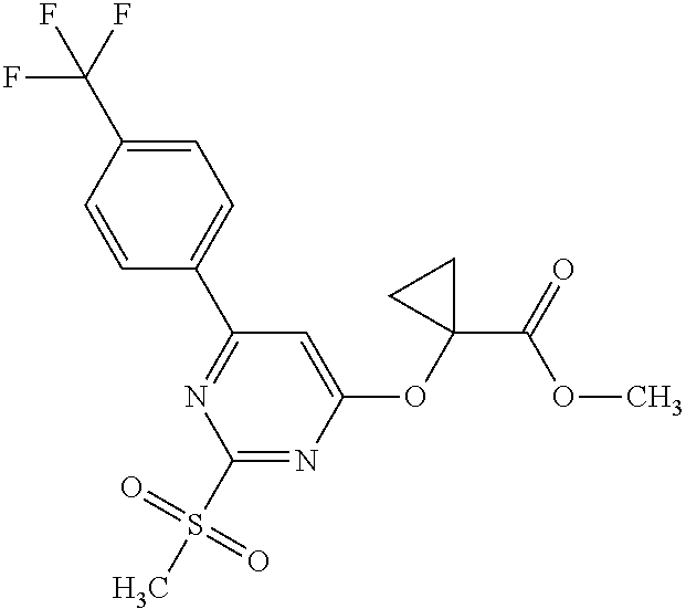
C1=CC(C2=NC(S(C)(=O)=O)=NC(OC3(C(=O)OC)CC3)=C2)=CC=C1C(F)(F)F
